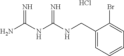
C(NC(NC(N)=N)=N)C1=CC=CC=C1Br.Cl
